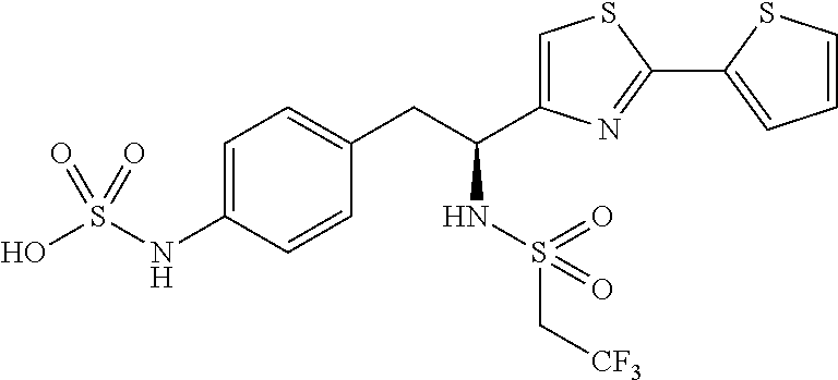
C1=C(NS(O)(=O)=O)C=CC(CC(NS(=O)(C[CF3])=O)C2=CSC(C3=CC=CS3)=N2)=C1
